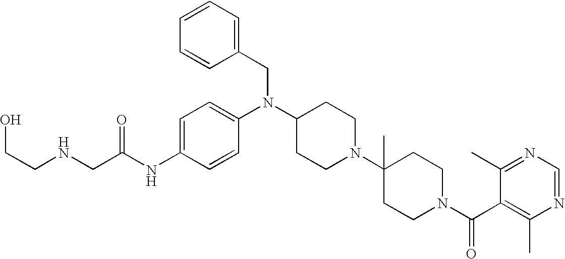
N(C1=CC=C(N(C2CCN(C3(C)CCN(C(C4=C(C)N=CN=C4C)=O)CC3)CC2)CC2=CC=CC=C2)C=C1)C(CNCCO)=O
